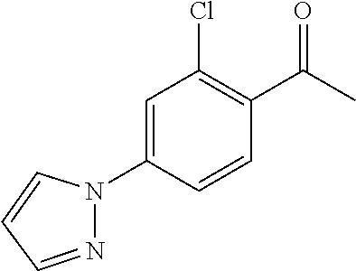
N1(C2=CC(Cl)=C(C(C)=O)C=C2)C=CC=N1
